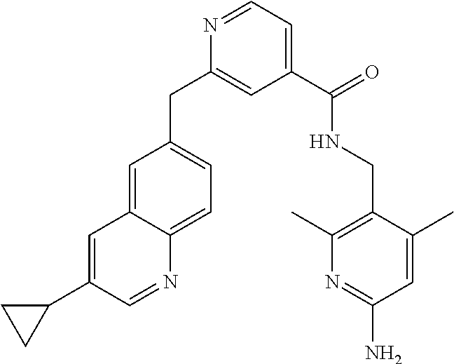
C1=C2C(=CC=C1CC1=CC(C(NCC3=C(C)N=C(N)C=C3C)=O)=CC=N1)N=CC(C1CC1)=C2
